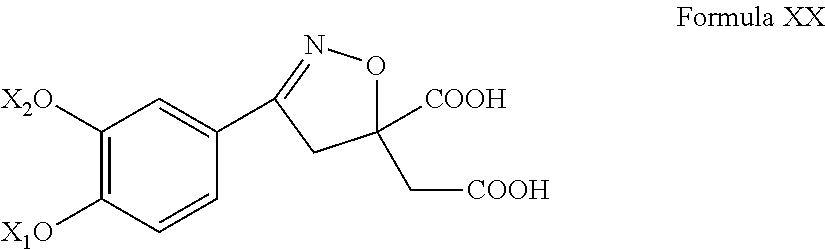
C1(C2=CC([X2O])=C([X1O])C=C2)=NOC([COOH])(C[COOH])C1
